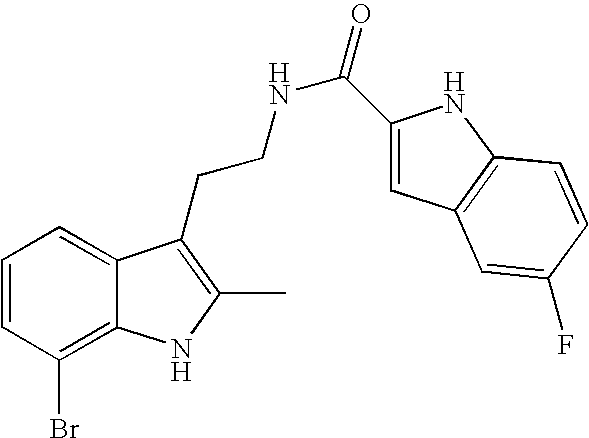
C1=CC(Br)=C2C(=C1)C(CCNC(=O)C1=CC3=C(N1)C=CC(F)=C3)=C(C)N2
